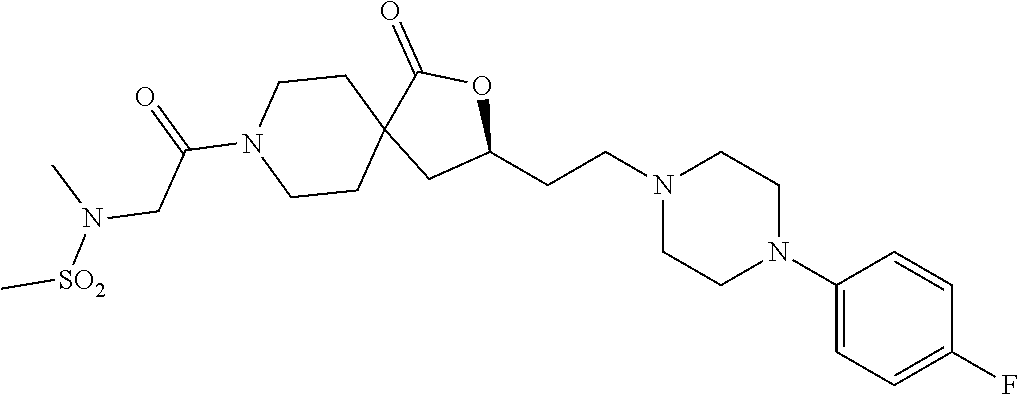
C1(N2CCN(CCC3OC(=O)C4(C3)CCN(C(CN([SO2]C)C)=O)CC4)CC2)=CC=C(F)C=C1
